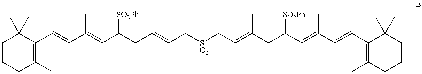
C1CCC(C)=C(C=CC(=CC(CC(=CC[SO2]CC=C(CC(C=C(C=CC2=C(C)CCCC2(C)C)C)[SO2Ph])C)C)[SO2Ph])C)C1(C)C
